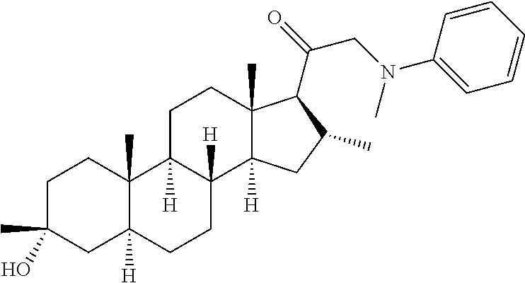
C1C(C)(O)CC2([H])C(C)(C1)C1([H])C([H])(CC2)C2([H])C(C)(CC1)C(C(=O)CN(C1=CC=CC=C1)C)C(C)C2
